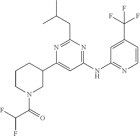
C1(NC2=NC=CC(C(F)(F)F)=C2)=NC(CC(C)C)=NC(C2CCCN(C(=O)C(F)F)C2)=C1
